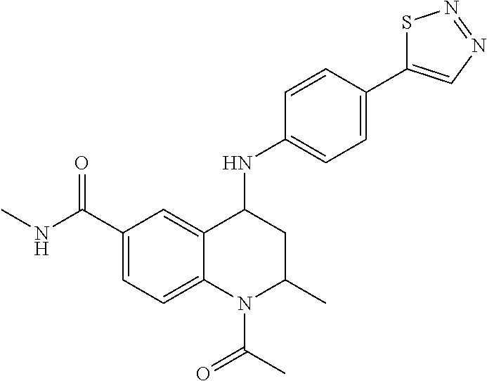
C1=C2C(=CC=C1C(NC)=O)N(C(C)=O)C(C)CC2NC1=CC=C(C2=CN=NS2)C=C1
